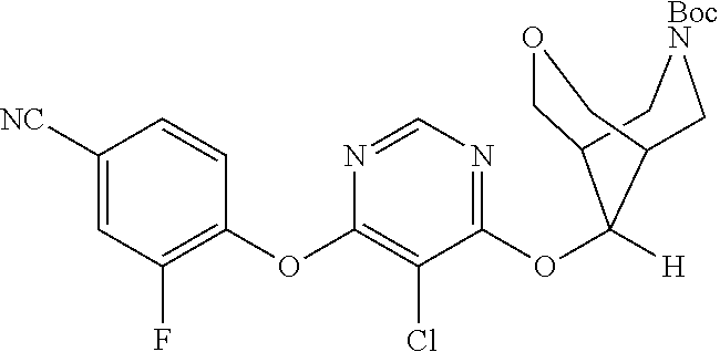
C1([NC])=CC(F)=C(OC2=C(Cl)C(OC3([H])C4COCC3C[BocN]C4)=NC=N2)C=C1
